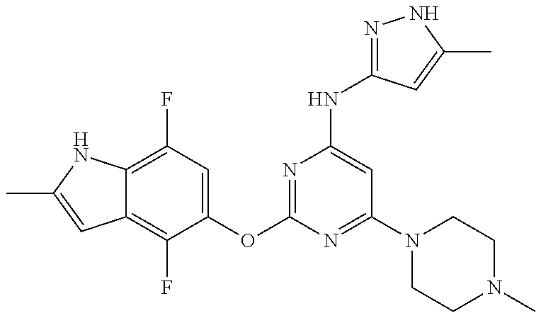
C12=C(F)C(OC3=NC(NC4=NNC(C)=C4)=CC(N4CCN(C)CC4)=N3)=CC(F)=C1NC(C)=C2
